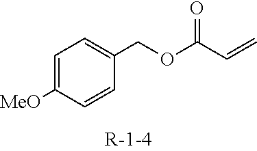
C1=C([MeO])C=CC(COC(C=C)=O)=C1
